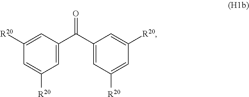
C1([R20])=CC(C(C2=CC([R20])=CC([R20])=C2)=O)=CC([R20])=C1
